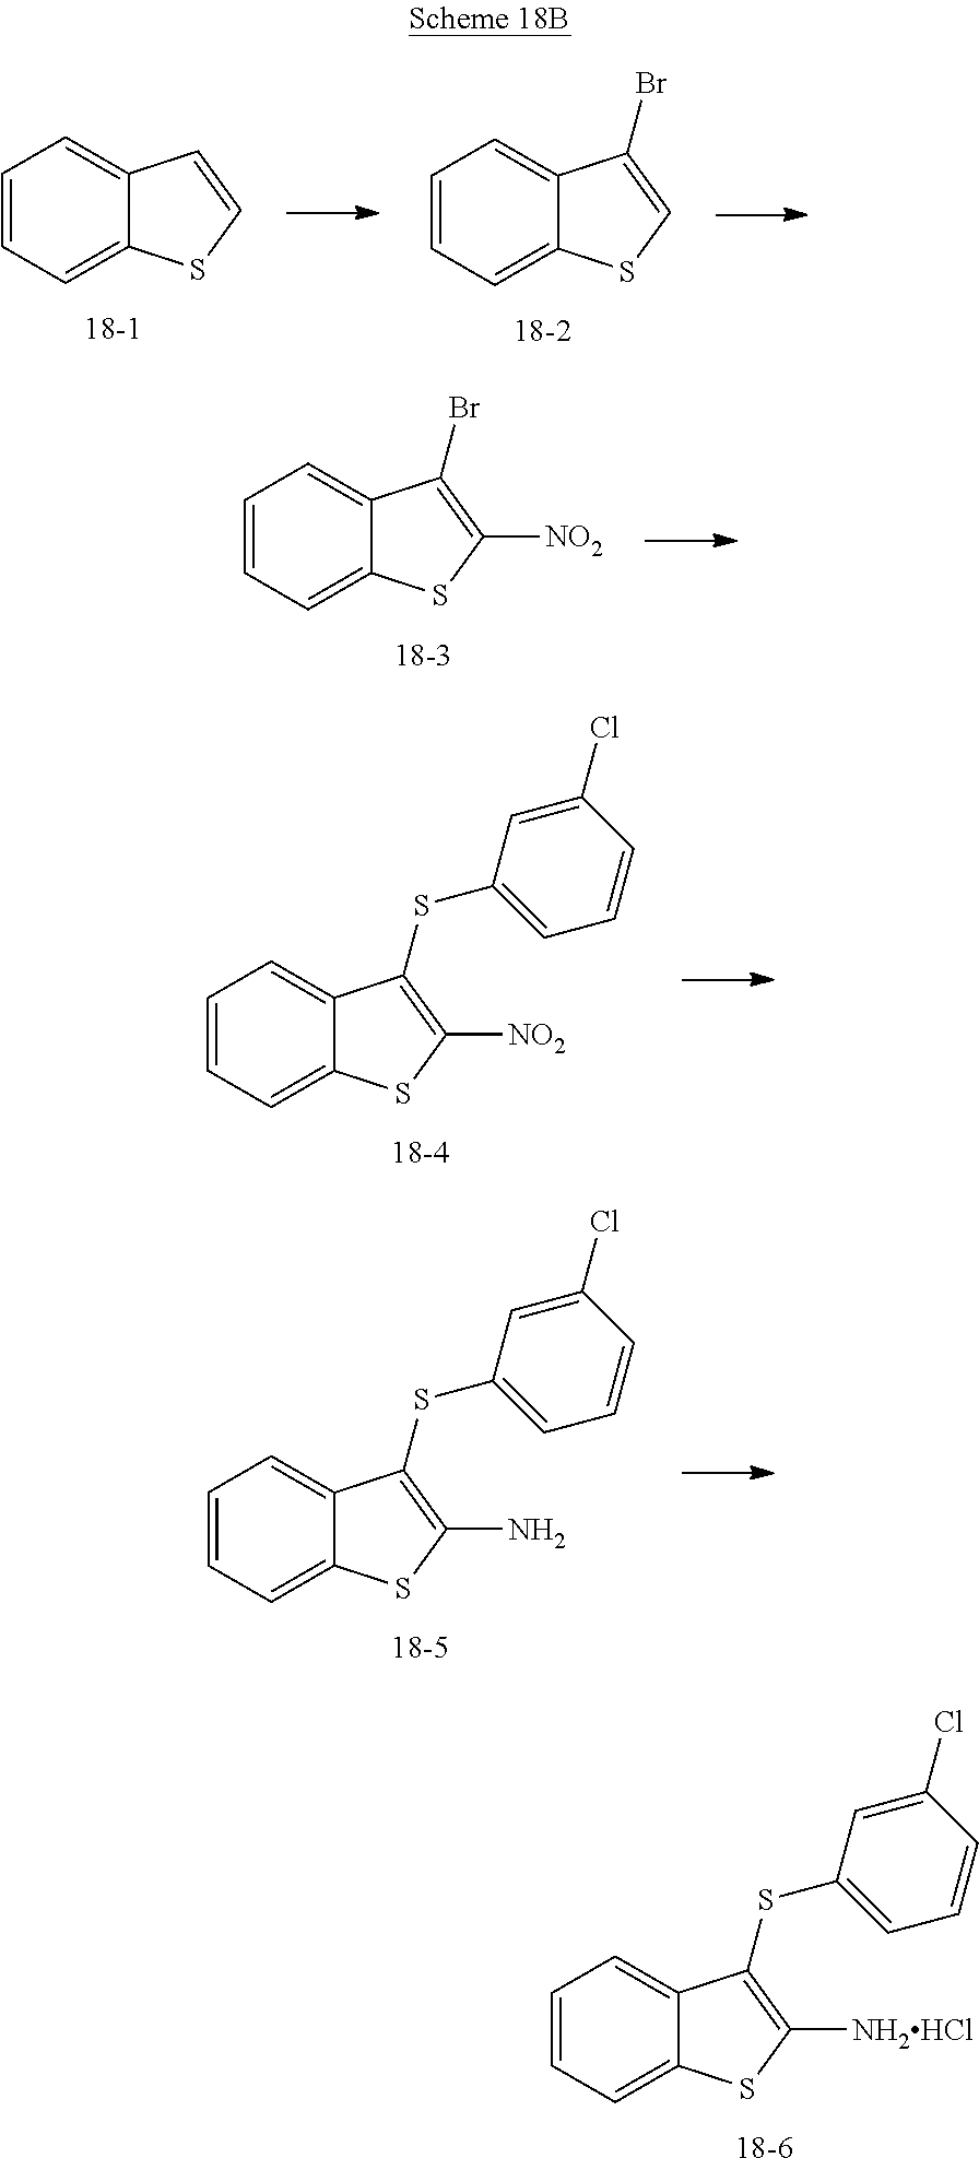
C1=CC=C2C(=C1)C=CS2.[18-1].C1=CC=C2C(=C1)C(Br)=CS2.[18-2].C1=CC=C2C(=C1)C(Br)=C([NO2])S2.[18-3].C1=CC=C2C(=C1)C(SC1=CC=CC(Cl)=C1)=C([NO2])S2.[18-4].C1=CC=C2C(=C1)C(SC1=CC=CC(Cl)=C1)=C(N)S2.[18-5].C1=CC=C2C(=C1)C(SC1=CC=CC(Cl)=C1)=C([NH2HCl])S2.[18-6]
